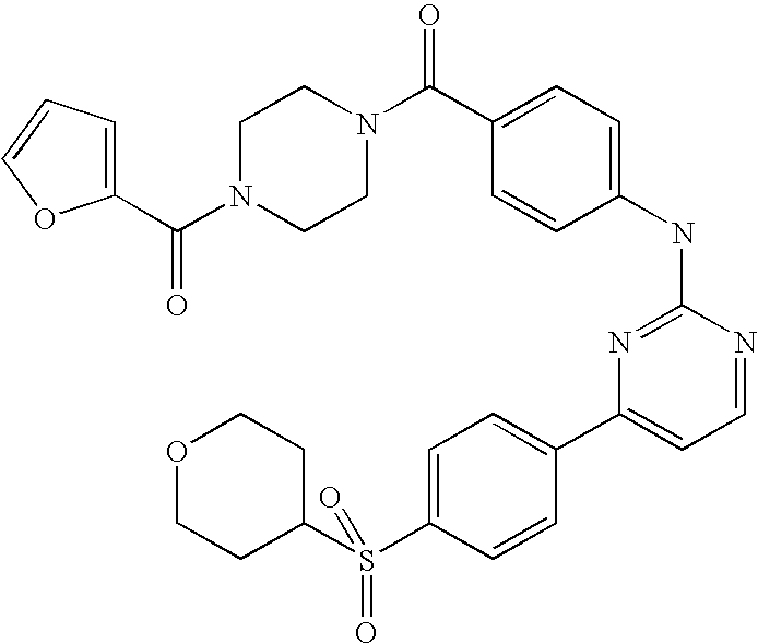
C1N(C(C2=CC=CO2)=O)CCN(C(C2=CC=C(NC3=NC(C4=CC=C(S(C5CCOCC5)(=O)=O)C=C4)=CC=N3)C=C2)=O)C1
